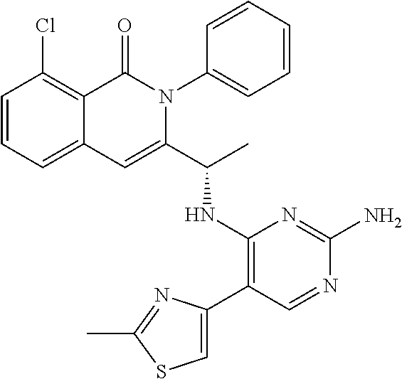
C1(Cl)=C2C(=CC=C1)C=C(C(C)NC1=C(C3=CSC(C)=N3)C=NC(N)=N1)N(C1=CC=CC=C1)C2=O
